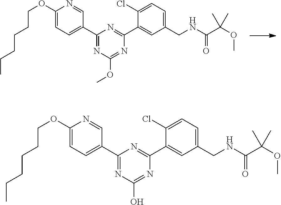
C1(OCCCCCC)=CC=C(C2=NC(OC)=NC(C3=CC(CNC(C(OC)(C)C)=O)=CC=C3Cl)=N2)C=N1.C1(OCCCCCC)=CC=C(C2=NC(O)=NC(C3=CC(CNC(C(OC)(C)C)=O)=CC=C3Cl)=N2)C=N1
